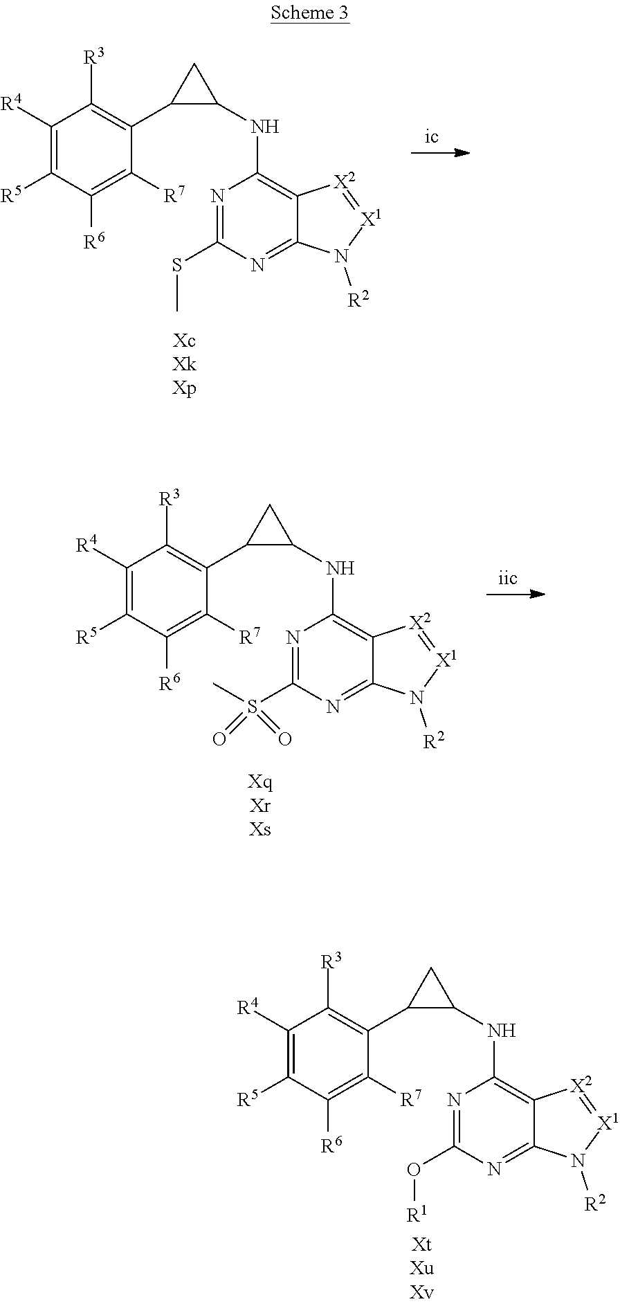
C1([R4])=C([R5])C([R6])=C([R7])C(C2C(NC3=C4C(=NC(O[R1])=N3)N([R2])[X1]=[X2]4)C2)=C1[R3].C1([R4])=C([R5])C([R6])=C([R7])C(C2C(NC3=C4C(=NC(SC)=N3)N([R2])[X1]=[X2]4)C2)=C1[R3].C1([R4])=C([R5])C([R6])=C([R7])C(C2C(NC3=C4C(=NC(S(C)(=O)=O)=N3)N([R2])[X1]=[X2]4)C2)=C1[R3]
